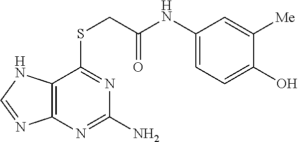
C1(NC(=O)CSC2=NC(N)=NC3=C2NC=N3)=CC=C(O)C([Me])=C1
